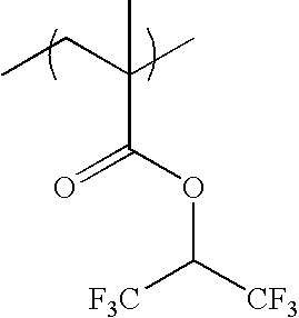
CCC(C)(C(OC([F3C])[CF3])=O)C
